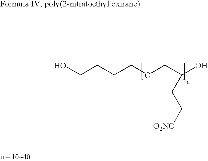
C(CCCOCC(O)CC[O2NO])O
